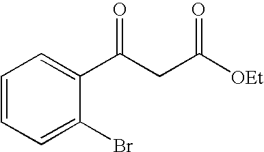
C1(C(CC([OEt])=O)=O)=CC=CC=C1Br
